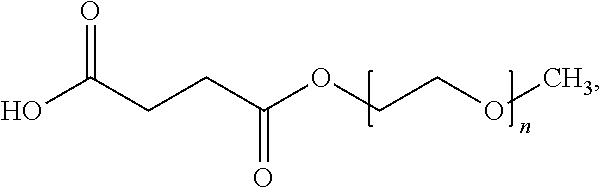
O=C(CCC(OCCOC)=O)O
